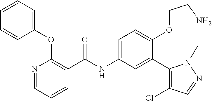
N1=CC=CC(C(=O)NC2=CC=C(OCCN)C(C3=C(Cl)C=NN3C)=C2)=C1OC1=CC=CC=C1
